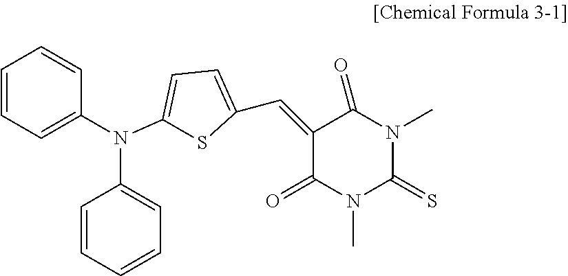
C1=CC=C(N(C2=CC=CC=C2)C2=CC=C(C=C3C(=O)N(C)C(=S)N(C)C3=O)S2)C=C1
